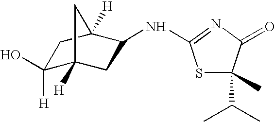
S1C(C(C)C)(C)C(=O)N=C1NC1CC2([H])C(O)([H])CC1([H])C2
